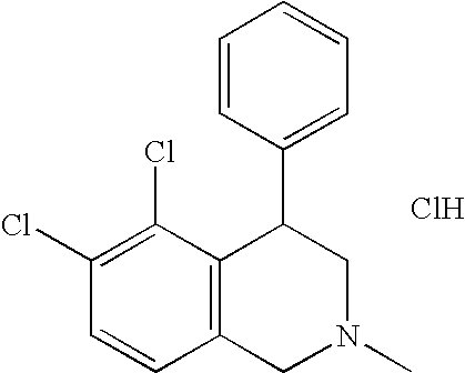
C1(Cl)=C(Cl)C2=C(C=C1)CN(C)CC2C1=CC=CC=C1.Cl
